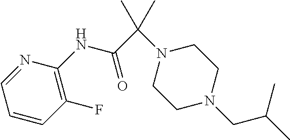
N(C(C(N1CCN(CC(C)C)CC1)(C)C)=O)C1=C(F)C=CC=N1
